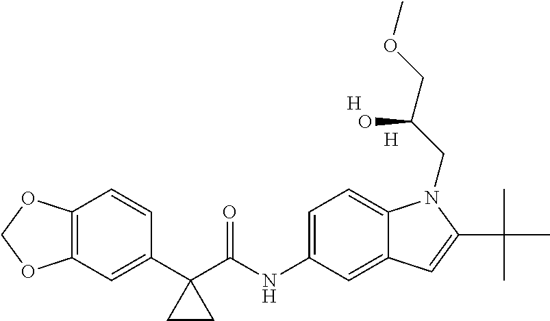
C1(C2(C(NC3=CC=C4C(=C3)C=C(C(C)(C)C)N4CC(COC)O)=O)CC2)=CC2=C(C=C1)OCO2.[H].[H]
